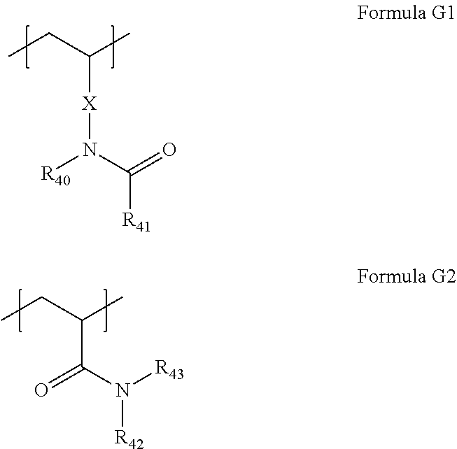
CCC(C)[X]N([R40])C(=O)[R41].CCC(C)C(N([R43])[R42])=O
